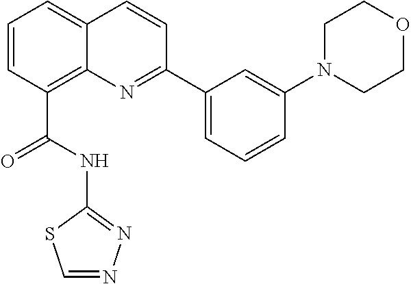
C1=CC(C(NC2=NN=CS2)=O)=C2C(=C1)C=CC(C1=CC=CC(N3CCOCC3)=C1)=N2
